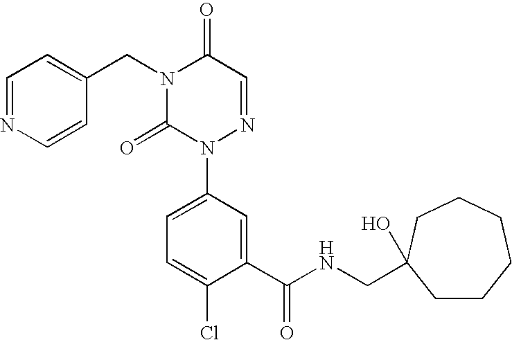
N1(CC2=CC=NC=C2)C(=O)N(C2=CC=C(Cl)C(C(NCC3(O)CCCCCC3)=O)=C2)N=CC1=O
